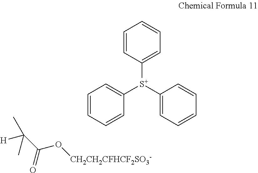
C1=CC([S+](C2=CC=CC=C2)C2=CC=CC=C2)=CC=C1.[H]C(C(O[CH2CH2CFHCF2SO3-])=O)(C)C
